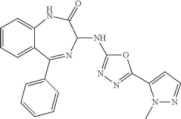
C1=CC=C2C(=C1)NC(=O)C(NC1=NN=C(C3=CC=NN3C)O1)N=C2C1=CC=CC=C1
